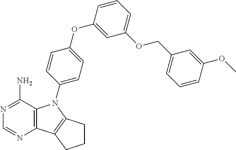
C12=C(C(N)=NC=N1)N(C1=CC=C(OC3=CC(OCC4=CC=CC(OC)=C4)=CC=C3)C=C1)C1=C2CCC1
